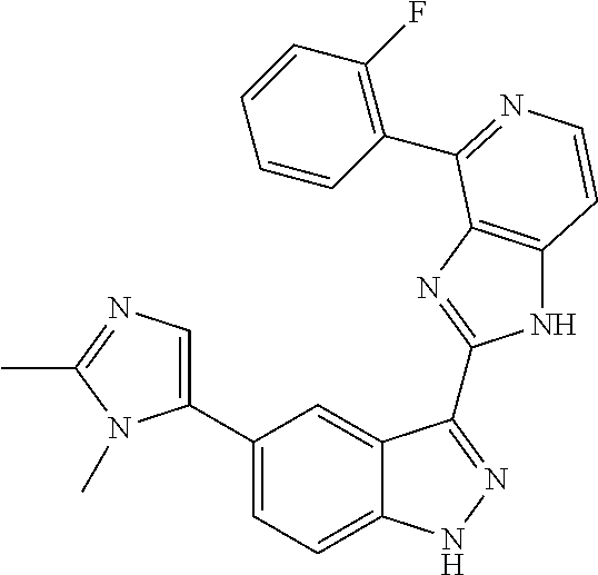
C1(C2=CN=C(C)N2C)=CC=C2C(=C1)C(C1=NC3=C(N1)C=CN=C3C1=C(F)C=CC=C1)=NN2
